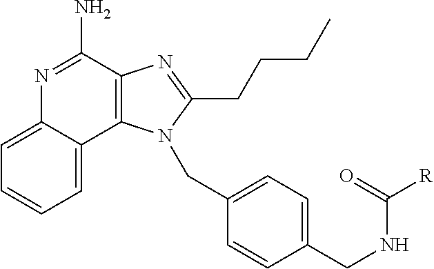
C1=C2C(=CC=C1)N=C(N)C1=C2N(CC2=CC=C(CNC([R])=O)C=C2)C(CCCC)=N1
